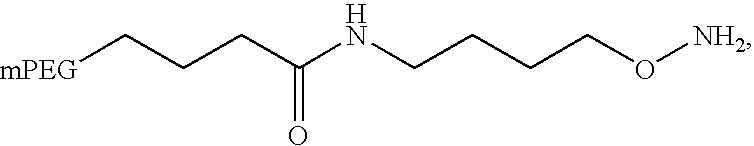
[mPEG]CCCC(NCCCCO[NH2])=O
